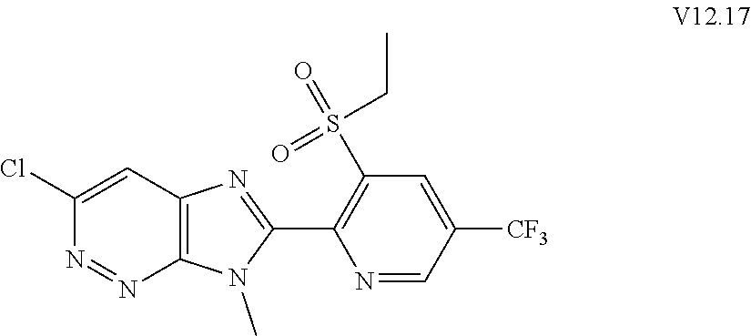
N1=NC2=C(N=C(C3=C(S(=O)(=O)CC)C=C([CF3])C=N3)N2C)C=C1Cl
